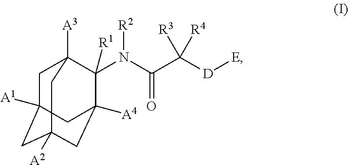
C1C2([A1])CC3([A2])CC([A4])(C(N(C(C([D][E])([R3])[R4])=O)[R2])([R1])C1([A3])C3)C2
